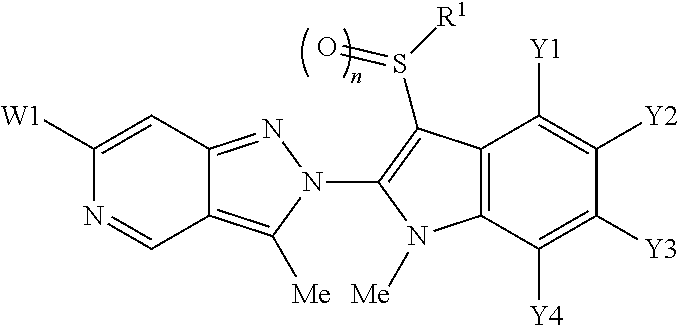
C1([W1])=CC2=NN(C3=C(S(=O)[R1])C4=C(C([Y4])=C([Y3])C([Y2])=C4[Y1])N3[Me])C([Me])=C2C=N1
